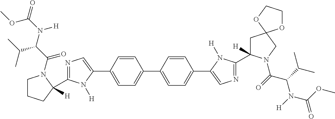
C1=C(C2=CN=C(C3([H])CCCN3C(C(N(C(=O)OC)[H])C(C)C)=O)N2[H])C=CC(C2=CC=C(C3=CN=C(C4([H])CC5(CN4C(=O)C(C(C)C)N([H])C(OC)=O)OCCO5)N3[H])C=C2)=C1
